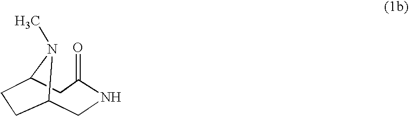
C12CNC(=O)CC(N1C)CC2
